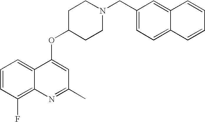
C1=CC(F)=C2C(=C1)C(OC1CCN(CC3=CC=C4C(=C3)C=CC=C4)CC1)=CC(C)=N2
